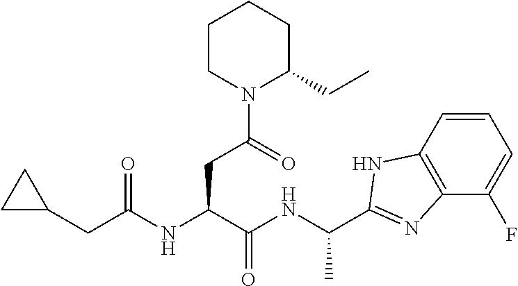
C1=CC2=C(C(F)=C1)N=C(C(NC(C(NC(CC1CC1)=O)CC(N1C(CC)CCCC1)=O)=O)C)N2
